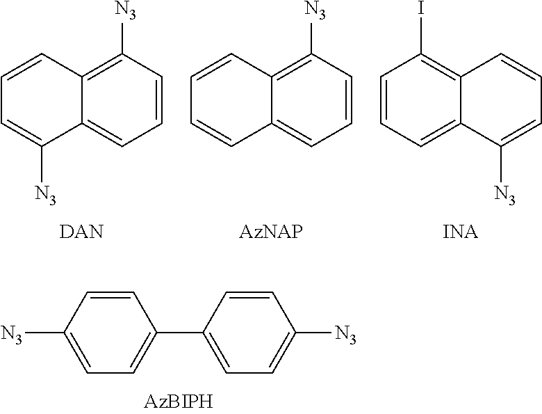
C1=CC=C2C(=C1[N3])C=CC=C2.C1=CC=C2C(=C1[N3])C=CC=C2[N3].C1=C([N3])C2=CC=CC(I)=C2C=C1.C1([N3])=CC=C(C2=CC=C([N3])C=C2)C=C1
